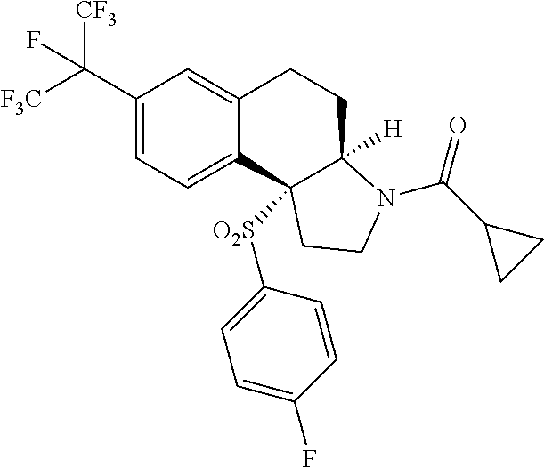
C(C1=CC=C2C(=C1)CCC1([H])C2([O2S]C2=CC=C(F)C=C2)CCN1C(=O)C1CC1)([F3C])([CF3])F
